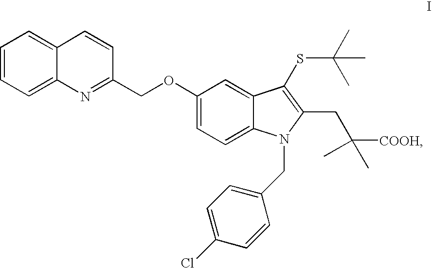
C1=CC=C2C(=C1)C=CC(COC1=CC=C3C(=C1)C(SC(C)(C)C)=C(CC([COOH])(C)C)N3CC1=CC=C(Cl)C=C1)=N2
